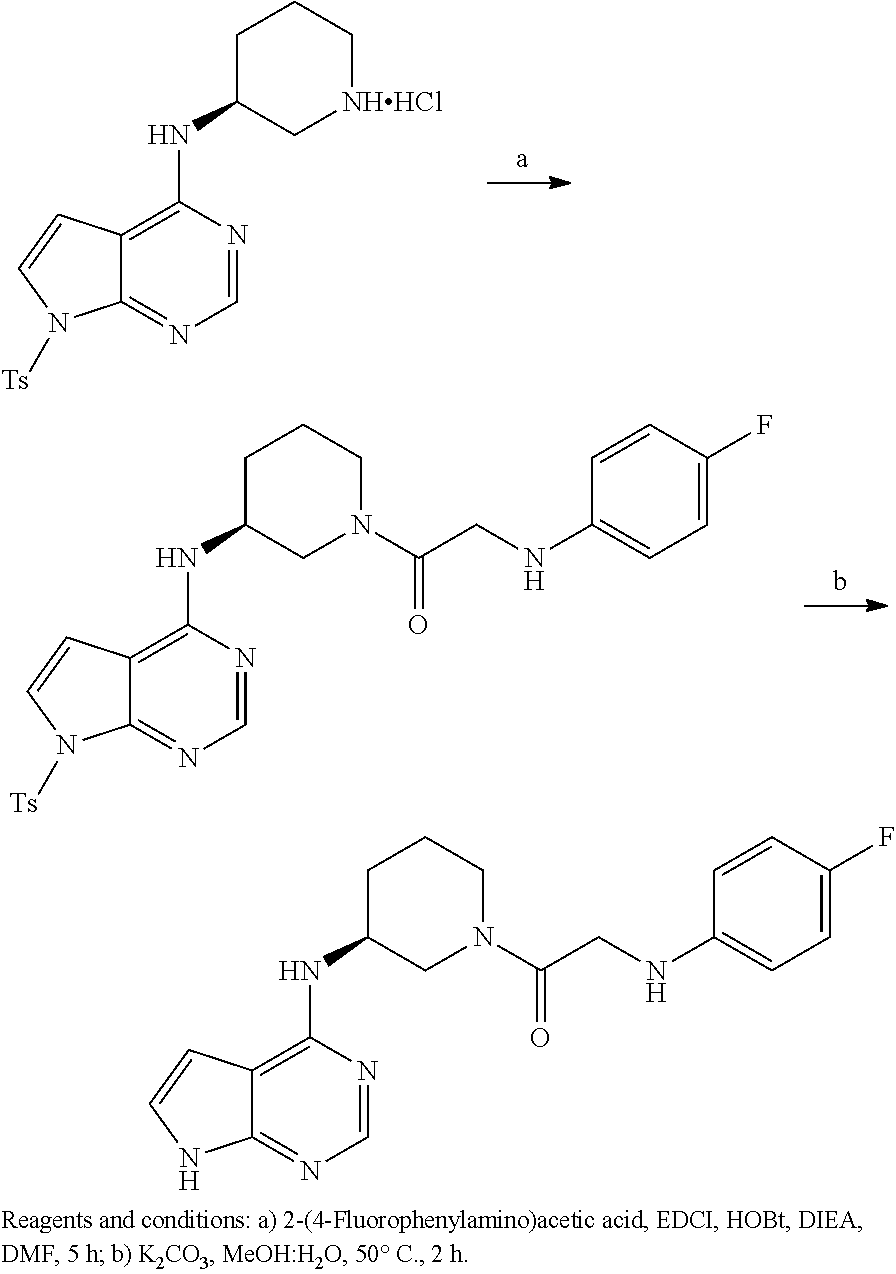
C1=NC(NC2C[NHHCl]CCC2)=C2C(=N1)N([Ts])C=C2.C1=NC(NC2CN(C(CNC3=CC=C(F)C=C3)=O)CCC2)=C2C(=N1)N([Ts])C=C2.C1=NC(NC2CN(C(CNC3=CC=C(F)C=C3)=O)CCC2)=C2C(=N1)NC=C2
